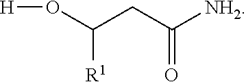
O(C(CC([NH2])=O)[R1])[H]
